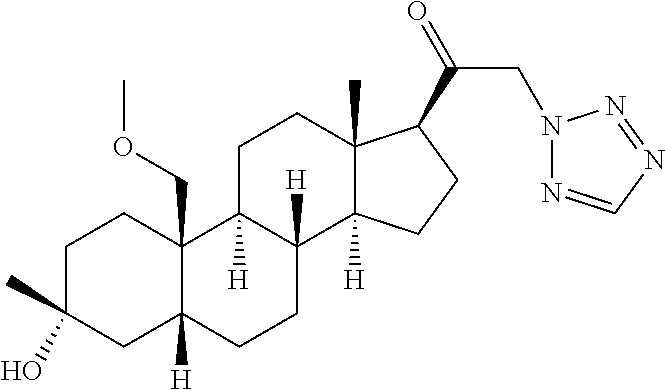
C1C(C)(O)CC2([H])C(COC)(C1)C1([H])C([H])(CC2)C2([H])C(C)(CC1)C(C(=O)CN1N=CN=N1)CC2
